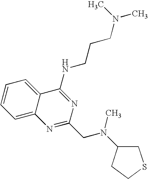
C12=CC=CC=C1C(NCCCN(C)C)=NC(CN(C)C1CSCC1)=N2
